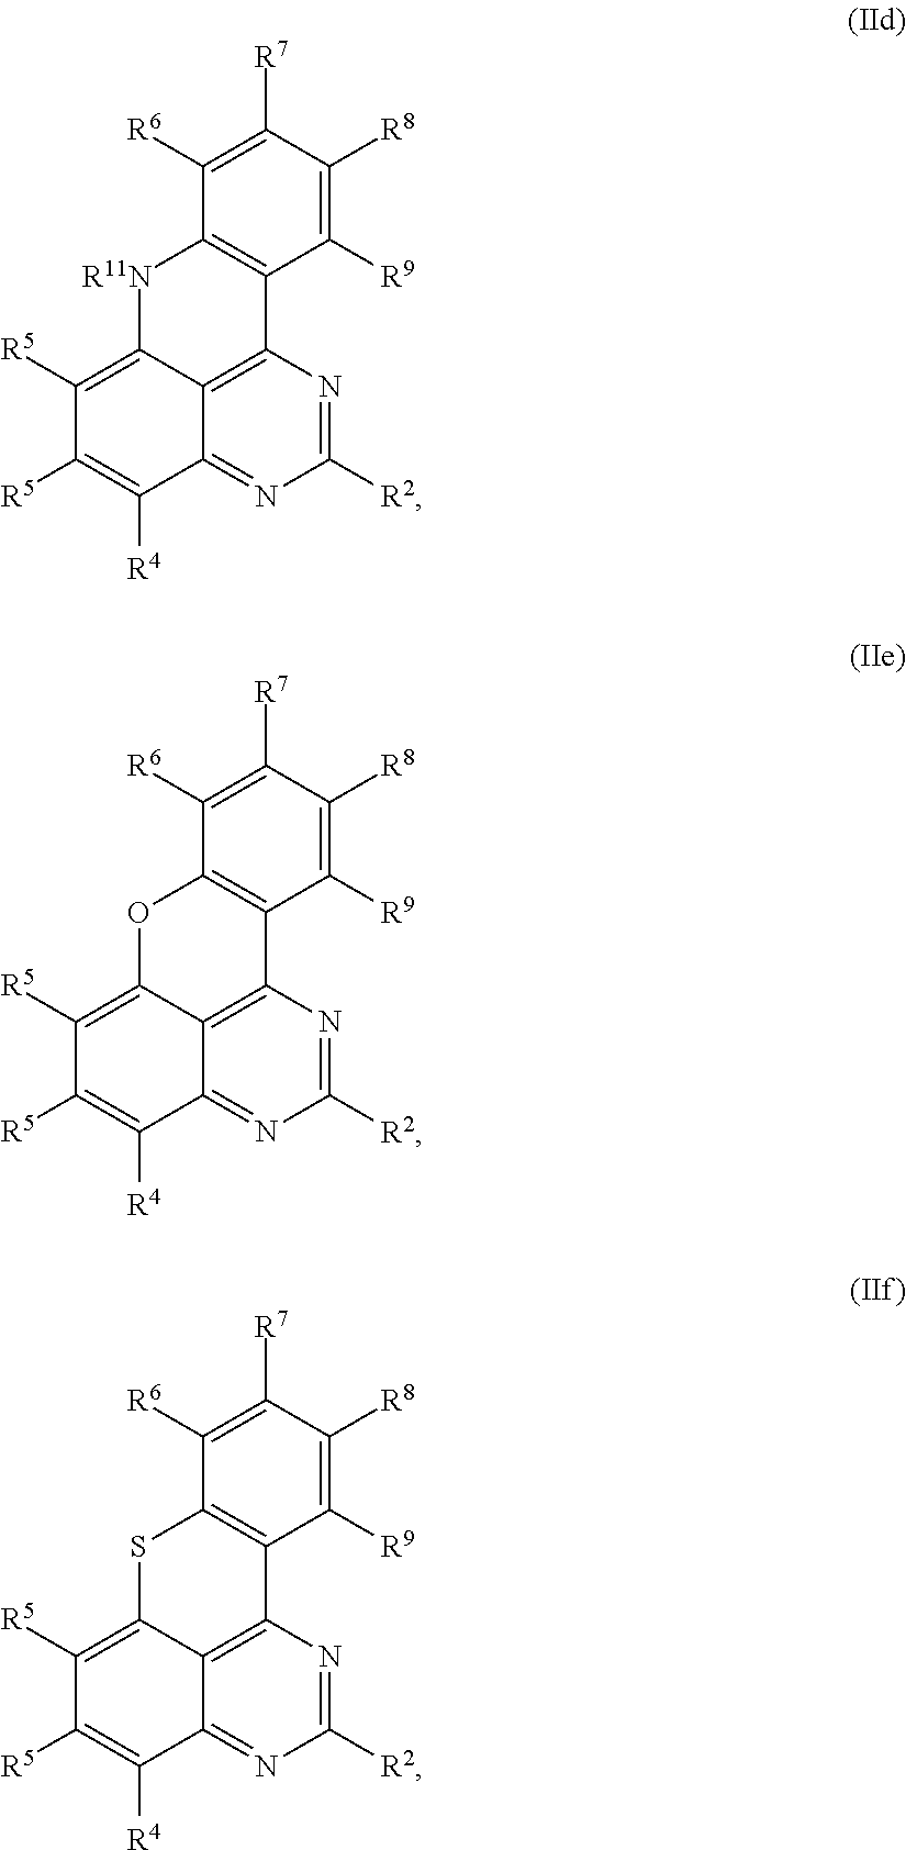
C1([R6])=C([R7])C([R8])=C([R9])C2=C1[R11N]C1=C([R5])C([R5])=C([R4])C3=NC([R2])=NC2=C13.C1([R6])=C([R7])C([R8])=C([R9])C2=C1OC1=C([R5])C([R5])=C([R4])C3=NC([R2])=NC2=C13.C1([R6])=C([R7])C([R8])=C([R9])C2=C1SC1=C([R5])C([R5])=C([R4])C3=NC([R2])=NC2=C13
